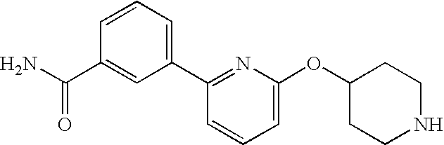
C1(OC2CCNCC2)=CC=CC(C2=CC=CC(C(N)=O)=C2)=N1
